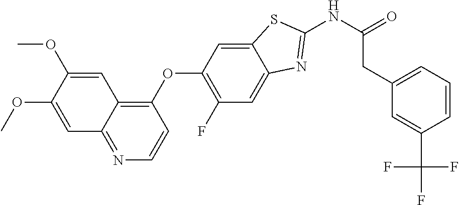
C1=C(OC)C(OC)=CC2=C(OC3=C(F)C=C4C(=C3)SC(NC(=O)CC3=CC=CC(C(F)(F)F)=C3)=N4)C=CN=C12
